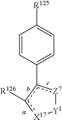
[Y1]1[Z7]c(C2=CC=C([R125])C=C2)c([R126])[X17]1
